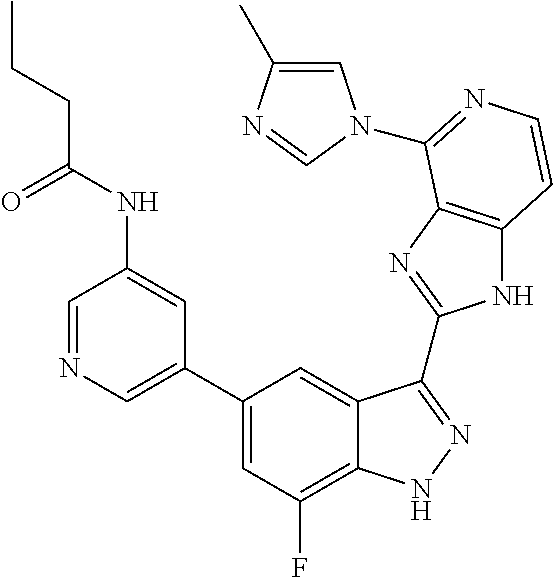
C1=C(C2=CC(F)=C3C(=C2)C(C2=NC4=C(N2)C=CN=C4N2C=C(C)N=C2)=NN3)C=C(NC(CCC)=O)C=N1
